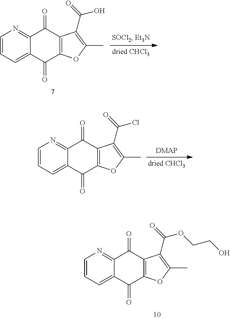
C1=CC=C2C(=N1)C(=O)C1=C(C2=O)OC(C)=C1C(=O)O.C1=CC=C2C(=N1)C(=O)C1=C(C2=O)OC(C)=C1C(=O)Cl.C1=CC=C2C(=N1)C(=O)C1=C(C2=O)OC(C)=C1C(=O)OCCO
